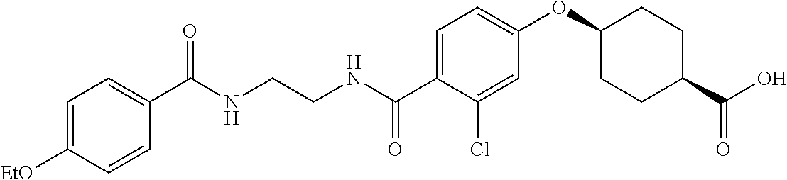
C1=C([EtO])C=CC(C(NCCNC(C2=CC=C(OC3CCC(C(O)=O)CC3)C=C2Cl)=O)=O)=C1
